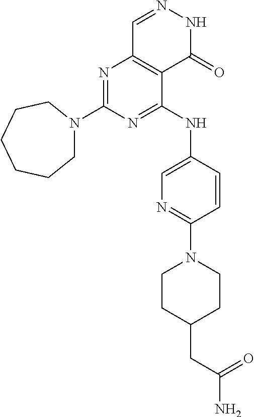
N1=C(NC2=CN=C(N3CCC(CC(N)=O)CC3)C=C2)C2=C(N=C1N1CCCCCC1)C=NNC2=O
